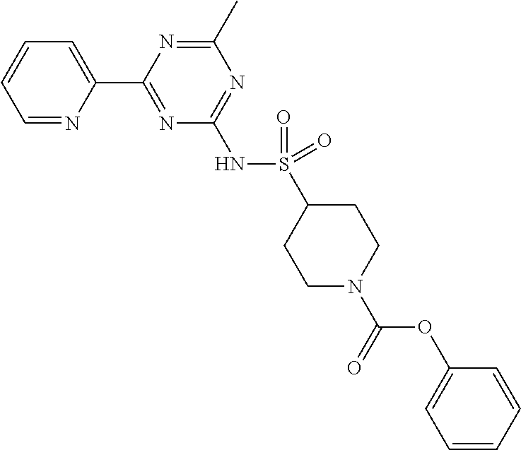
C1=NC(C2=NC(NS(=O)(=O)C3CCN(C(=O)OC4=CC=CC=C4)CC3)=NC(C)=N2)=CC=C1
